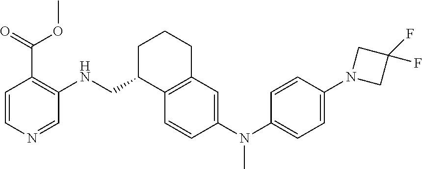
C1=CN=CC(NCC2C3=C(CCC2)C=C(N(C2=CC=C(N4CC(F)(F)C4)C=C2)C)C=C3)=C1C(=O)OC
